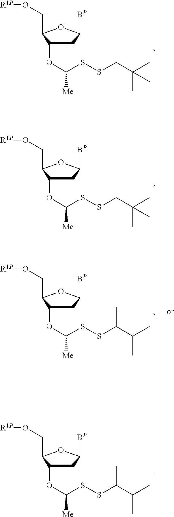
C1C(OC(SSCC(C)(C)C)[Me])C(CO[R1P])OC1[BP].C1C(OC(SSCC(C)(C)C)[Me])C(CO[R1P])OC1[BP].C1C(OC(SSC(C(C)C)C)[Me])C(CO[R1P])OC1[BP].C1C(OC(SSC(C(C)C)C)[Me])C(CO[R1P])OC1[BP]
